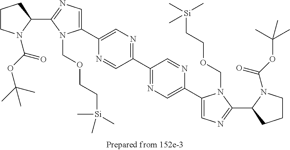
C1(C2=CN=C(C3=NC=C(C4=CN=C(C5N(C(OC(C)(C)C)=O)CCC5)N4COCC[Si](C)(C)C)N=C3)C=N2)=CN=C(C2N(C(OC(C)(C)C)=O)CCC2)N1COCC[Si](C)(C)C
